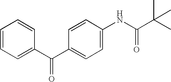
C1=CC=C(C(C2=CC=C(NC(C(C)(C)C)=O)C=C2)=O)C=C1
